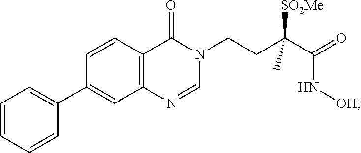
C1=CC=CC=C1C1=CC2=C(C=C1)C(=O)N(CCC(C(=O)N[OH])([SO2Me])C)C=N2
